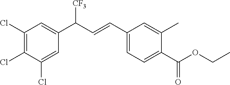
C1(C=CC(C2=CC(Cl)=C(Cl)C(Cl)=C2)[CF3])=CC=C(C(OCC)=O)C(C)=C1
